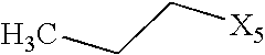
C(C)C[X5]
